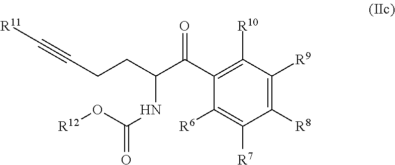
C1([R8])=C([R9])C([R10])=C(C(C(NC(O[R12])=O)CCC#C[R11])=O)C([R6])=C1[R7]
